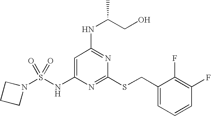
C1=C(NS(N2CCC2)(=O)=O)N=C(SCC2=CC=CC(F)=C2F)N=C1NC(CO)C
